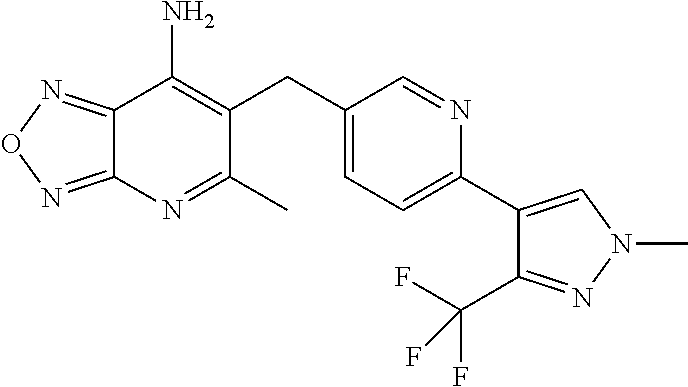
C12=NON=C1N=C(C)C(CC1=CC=C(C3=CN(C)N=C3C(F)(F)F)N=C1)=C2N
